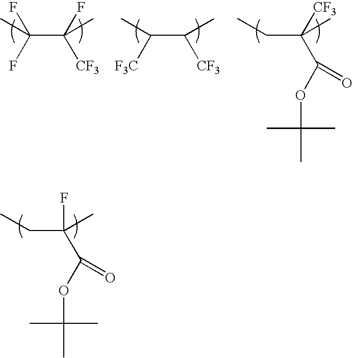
C(C(F)([CF3])C)(F)(F)C.C(C([CF3])C)([F3C])C.C(C(C(OC(C)(C)C)=O)(C)[CF3])C.C(C(C(OC(C)(C)C)=O)(C)F)C
